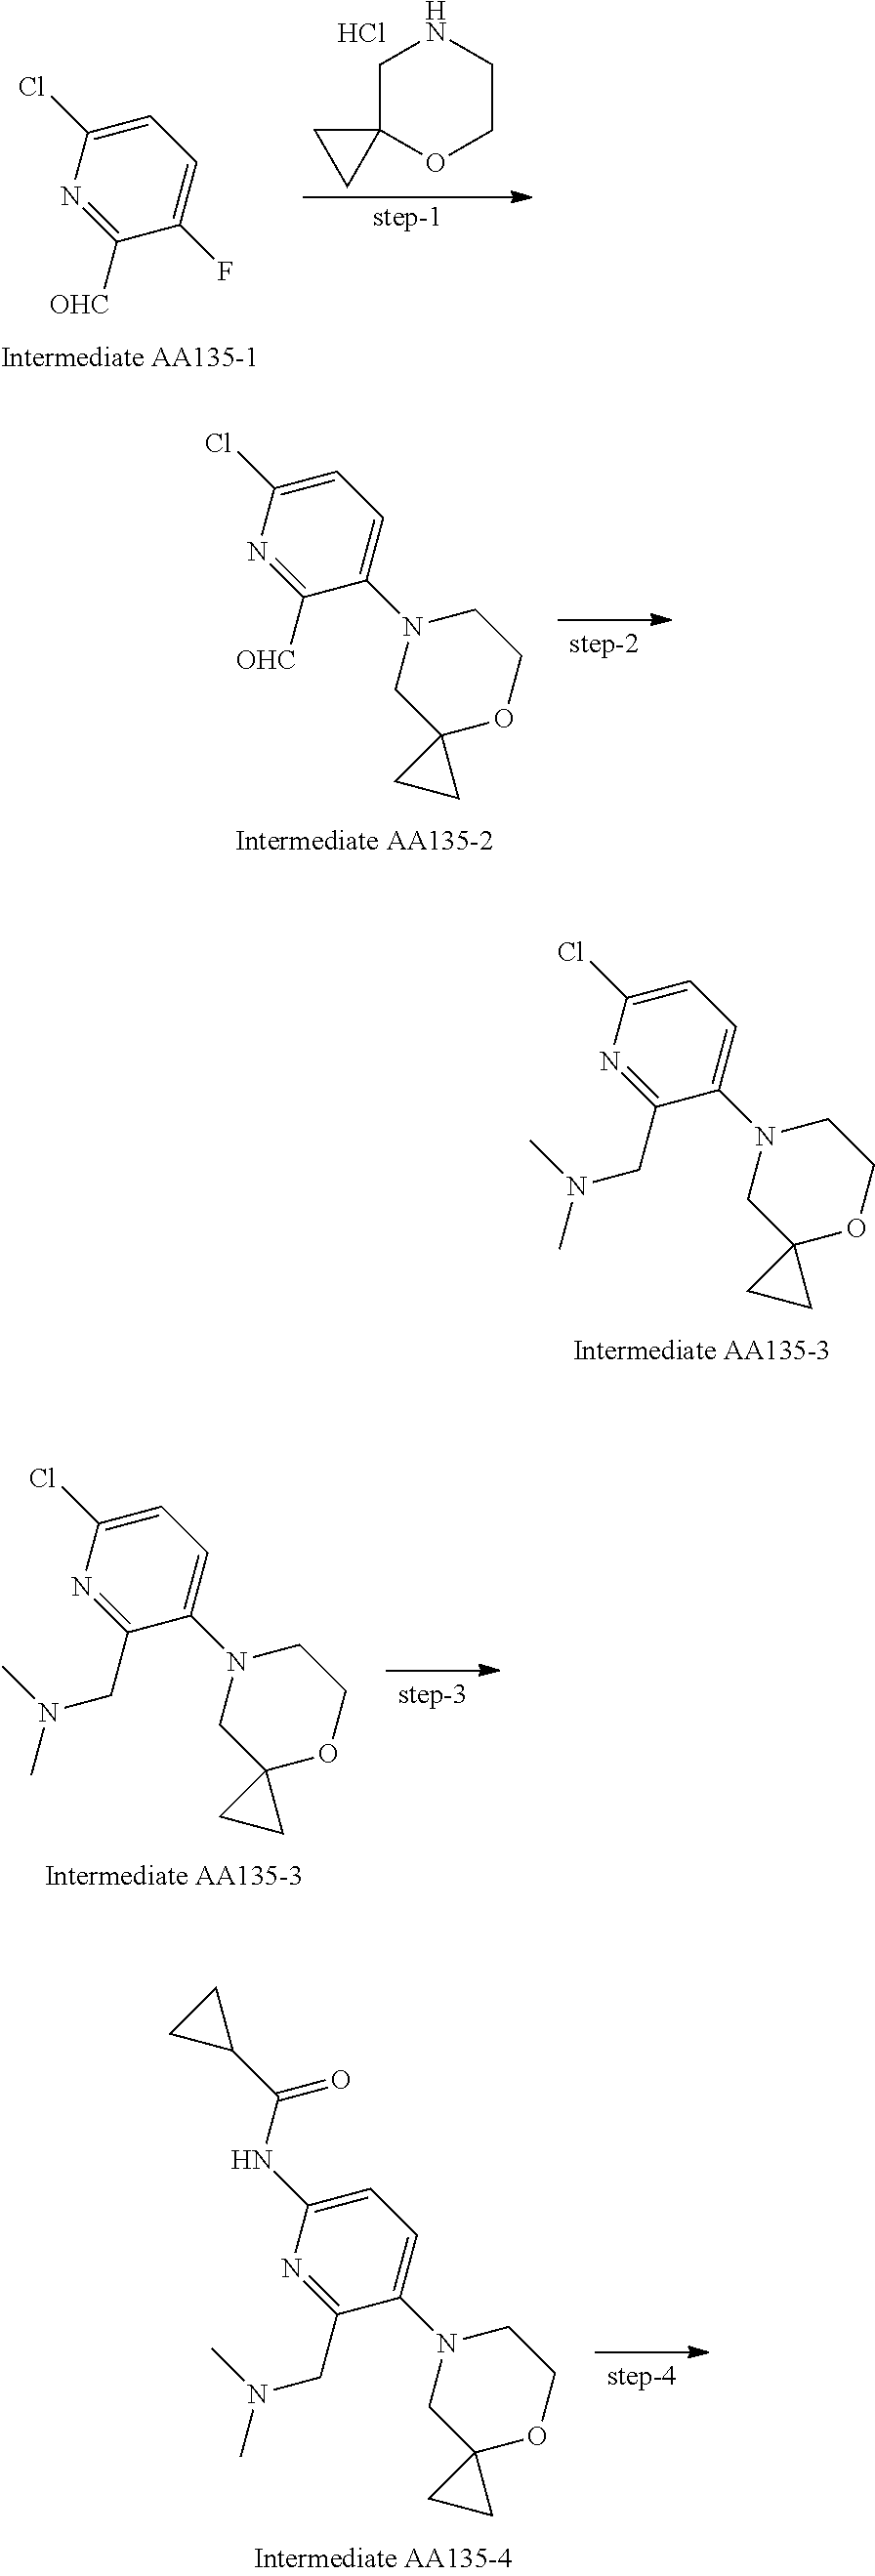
N1=C(CN(C)C)C(N2CC3(OCC2)CC3)=CC=C1Cl.N1=C([OHC])C(F)=CC=C1Cl.C1C2(OCCN1)CC2.Cl.N1=C([OHC])C(N2CC3(OCC2)CC3)=CC=C1Cl.N1=C(CN(C)C)C(N2CC3(OCC2)CC3)=CC=C1Cl.N1=C(CN(C)C)C(N2CC3(OCC2)CC3)=CC=C1NC(C1CC1)=O
